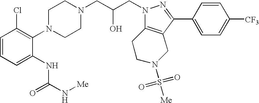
C1=CC=C(NC(N[Me])=O)C(N2CCN(CC(CN3N=C(C4=CC=C([CF3])C=C4)C4=C3CCN(S([Me])(=O)=O)C4)O)CC2)=C1Cl
